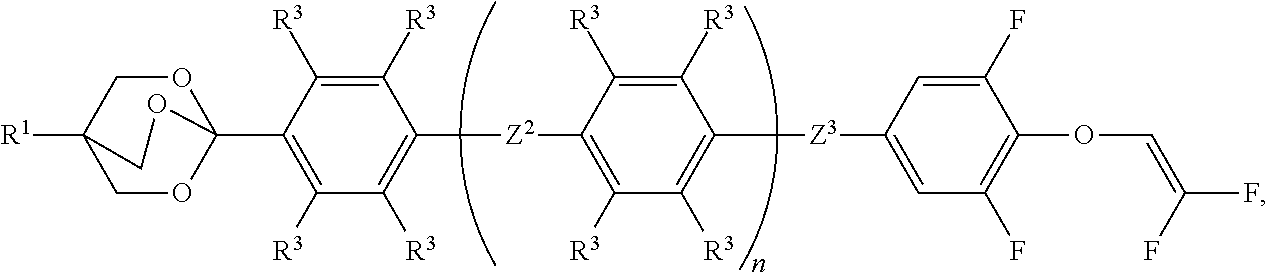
C1OC2(C3=C([R3])C([R3])=C([Z2]C4=C([R3])C([R3])=C([Z3]C5=CC(F)=C(OC=C(F)F)C(F)=C5)C([R3])=C4[R3])C([R3])=C3[R3])OCC1([R1])CO2
